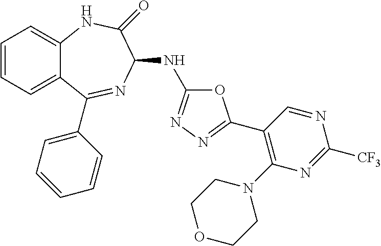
C1=CC=C2C(=C1)NC(=O)C(NC1=NN=C(C3=C(N4CCOCC4)N=C([CF3])N=C3)O1)N=C2C1=CC=CC=C1
